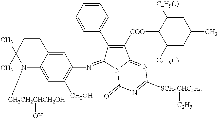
C1=C2C(=CC([CH2OH])=C1N=C1C(C3=CC=CC=C3)=C([COO]C3C([C4H9(t)])CC(C)CC3[C4H9(t)])C3=NC([SCH2CHC4H9][C2H5])=NC(=O)N13)N([CH2CH2CHCH2OH]O)C(C)(C)CC2
